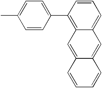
C1=C(C)C=CC(C2=C3C(=CC=C2)C=C2C(=C3)C=CC=C2)=C1
